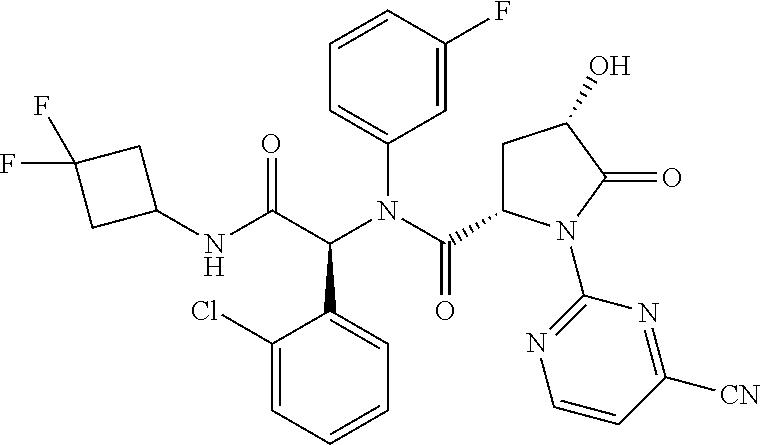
C1=CC(F)=CC(N(C(=O)C2CC(O)C(=O)N2C2=NC=CC([CN])=N2)C(C(NC2CC(F)(F)C2)=O)C2=CC=CC=C2Cl)=C1
